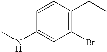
C1=CC(NC)=CC(Br)=C1CC
